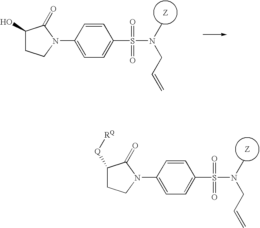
C1([Q][RQ])CCN(C2=CC=C(S(=O)(=O)N(C)CC=C)C=C2)C1=O.OC1CCN(C2=CC=C(S(=O)(=O)N(C)CC=C)C=C2)C1=O
